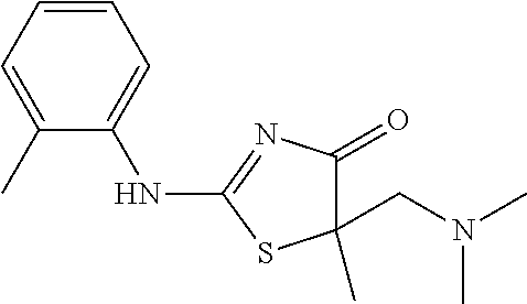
C1=C(NC2=NC(=O)C(CN(C)C)(C)S2)C(C)=CC=C1
